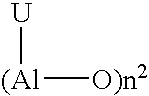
[U][(Al][O)n2]
